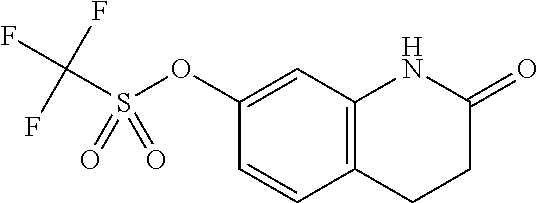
C12=C(C=C(OS(C(F)(F)F)(=O)=O)C=C1)NC(=O)CC2
